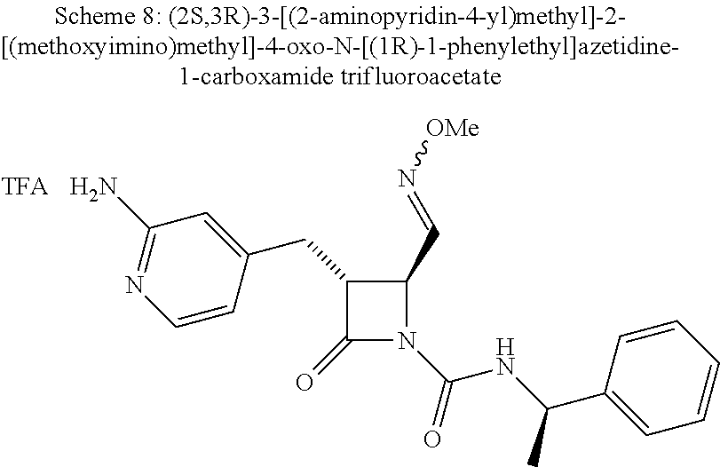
C1(C=N[OMe])C(CC2=CC(N)=NC=C2)C(=O)N1C(NC(C1=CC=CC=C1)C)=O
